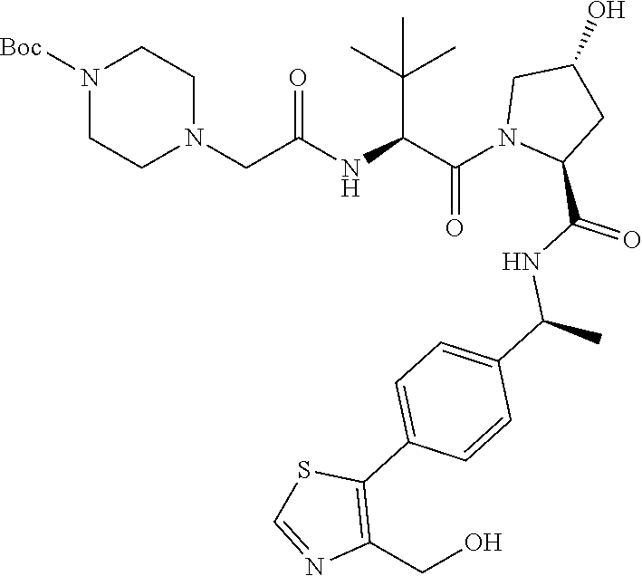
C(N1C(C(=O)NC(C)C2=CC=C(C3=C(CO)N=CS3)C=C2)CC(O)C1)(C(C(C)(C)C)NC(CN1CCN([Boc])CC1)=O)=O
